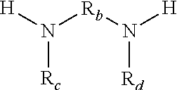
[H]N([Rc])[Rb]N([Rd])[H]
